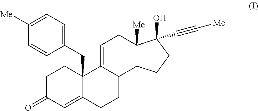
C1C(=O)C=C2C(CC3=CC=C([Me])C=C3)(C1)C1=CCC3([Me])C(C1CC2)CCC3(O)C#C[Me]
